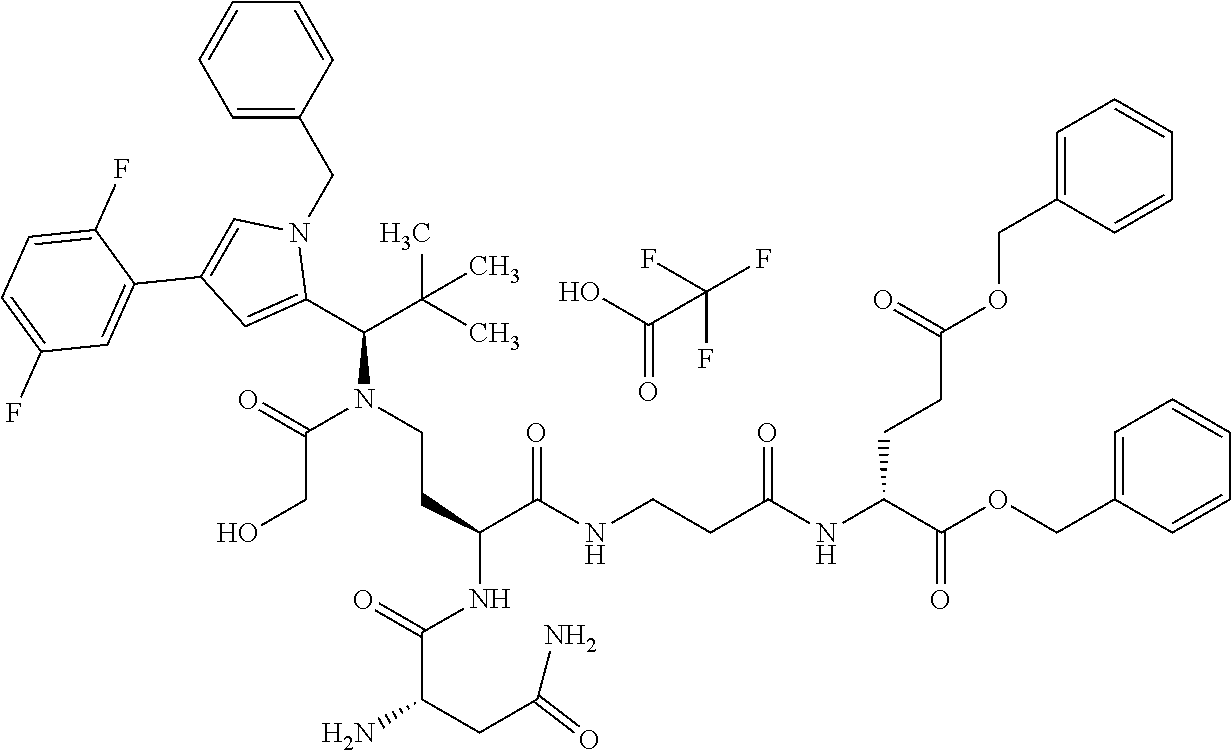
C(N(C(CO)=O)CCC(C(NCCC(NC(CCC(=O)OCC1=CC=CC=C1)C(=O)OCC1=CC=CC=C1)=O)=O)NC(C(CC(N)=O)N)=O)(C(C)(C)C)C1=CC(C2=CC(F)=CC=C2F)=CN1CC1=CC=CC=C1.C(=O)(O)C(F)(F)F
